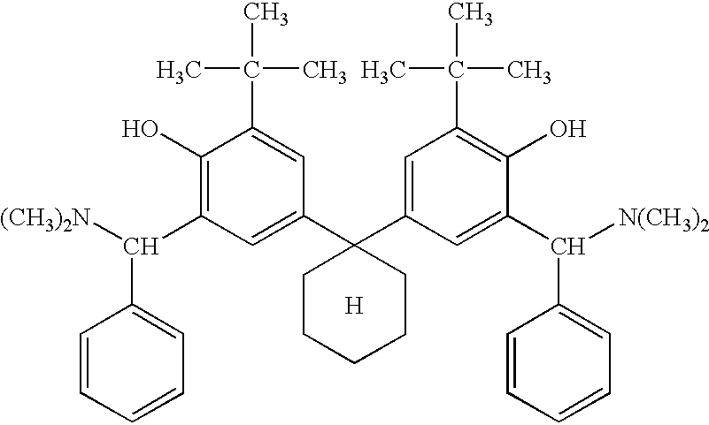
[H].C1(O)=C(C([(CH3)2N])C2=CC=CC=C2)C=C(C2(C3=CC(C(C)(C)C)=C(O)C(C([N(CH3)2])C4=CC=CC=C4)=C3)CCCCC2)C=C1C(C)(C)C
